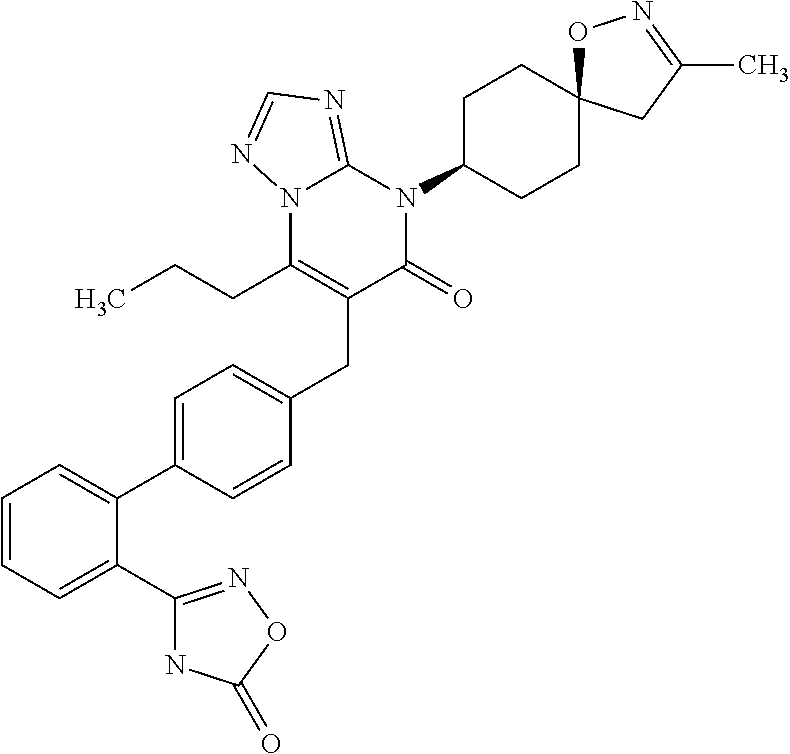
N12C(CCC)=C(CC3=CC=C(C4=CC=CC=C4C4=NOC(=O)N4)C=C3)C(=O)N(C3CCC4(CC3)ON=C(C)C4)C1=NC=N2
